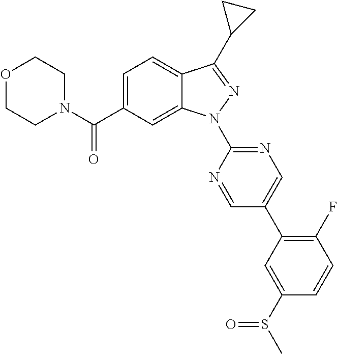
C12=CC=C(C(N3CCOCC3)=O)C=C1N(C1=NC=C(C3=C(F)C=CC(S(=O)C)=C3)C=N1)N=C2C1CC1
